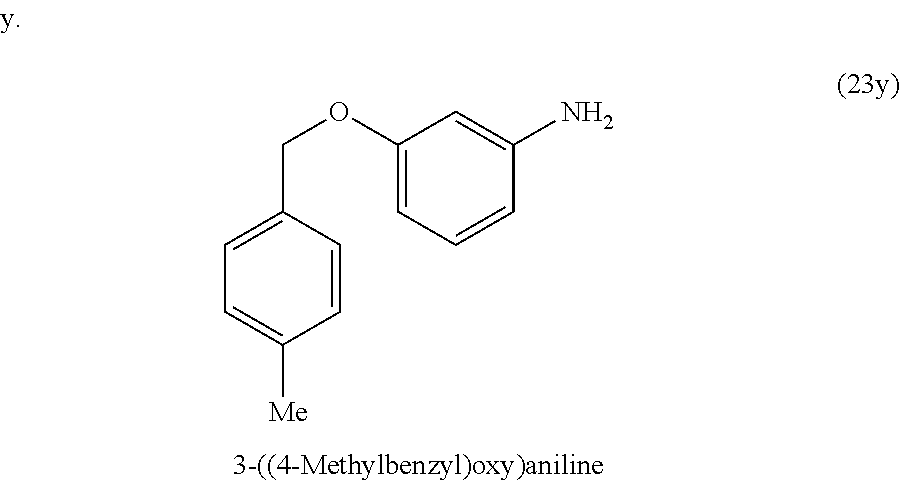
C1=C(OCC2=CC=C([Me])C=C2)C=C(N)C=C1
